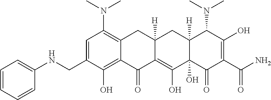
C1=C(CNC2=CC=CC=C2)C(O)=C2C(=C1N(C)C)CC1([H])C(=C(O)C3(O)C([H])(C1)C(N(C)C)C(O)=C(C(N)=O)C3=O)C2=O
